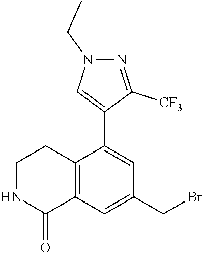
N1C(=O)C2=C(CC1)C(C1=CN(CC)N=C1[CF3])=CC(CBr)=C2
